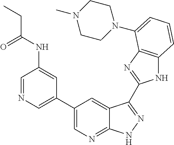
C1(C2=CN=CC(NC(CC)=O)=C2)=CN=C2C(=C1)C(C1=NC3=C(N1)C=CC=C3N1CCN(C)CC1)=NN2
